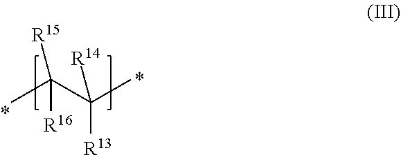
CC(C(C)([R14])[R13])([R15])[R16]
